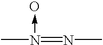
CN(=NC)->O
